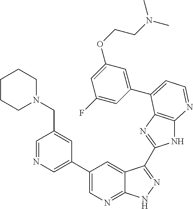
C1(C2=CN=CC(CN3CCCCC3)=C2)=CN=C2C(=C1)C(C1=NC3=C(N1)N=CC=C3C1=CC(OCCN(C)C)=CC(F)=C1)=NN2
